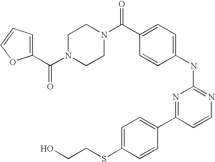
N1(C(C2=CC=CO2)=O)CCN(C(C2=CC=C(NC3=NC=CC(C4=CC=C(SCCO)C=C4)=N3)C=C2)=O)CC1
